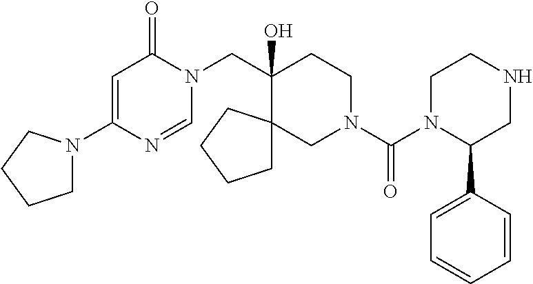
C1N(C2=CC(=O)N(CC3(O)CCN(C(=O)N4C(C5=CC=CC=C5)CNCC4)CC34CCCC4)C=N2)CCC1
